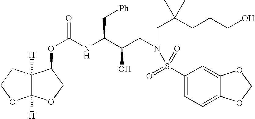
C12([H])C([H])(OCC1OC(=O)NC(C(CN(CC(CCCO)(C)C)S(=O)(=O)C1=CC=C3C(=C1)OCO3)O)C[Ph])OCC2
